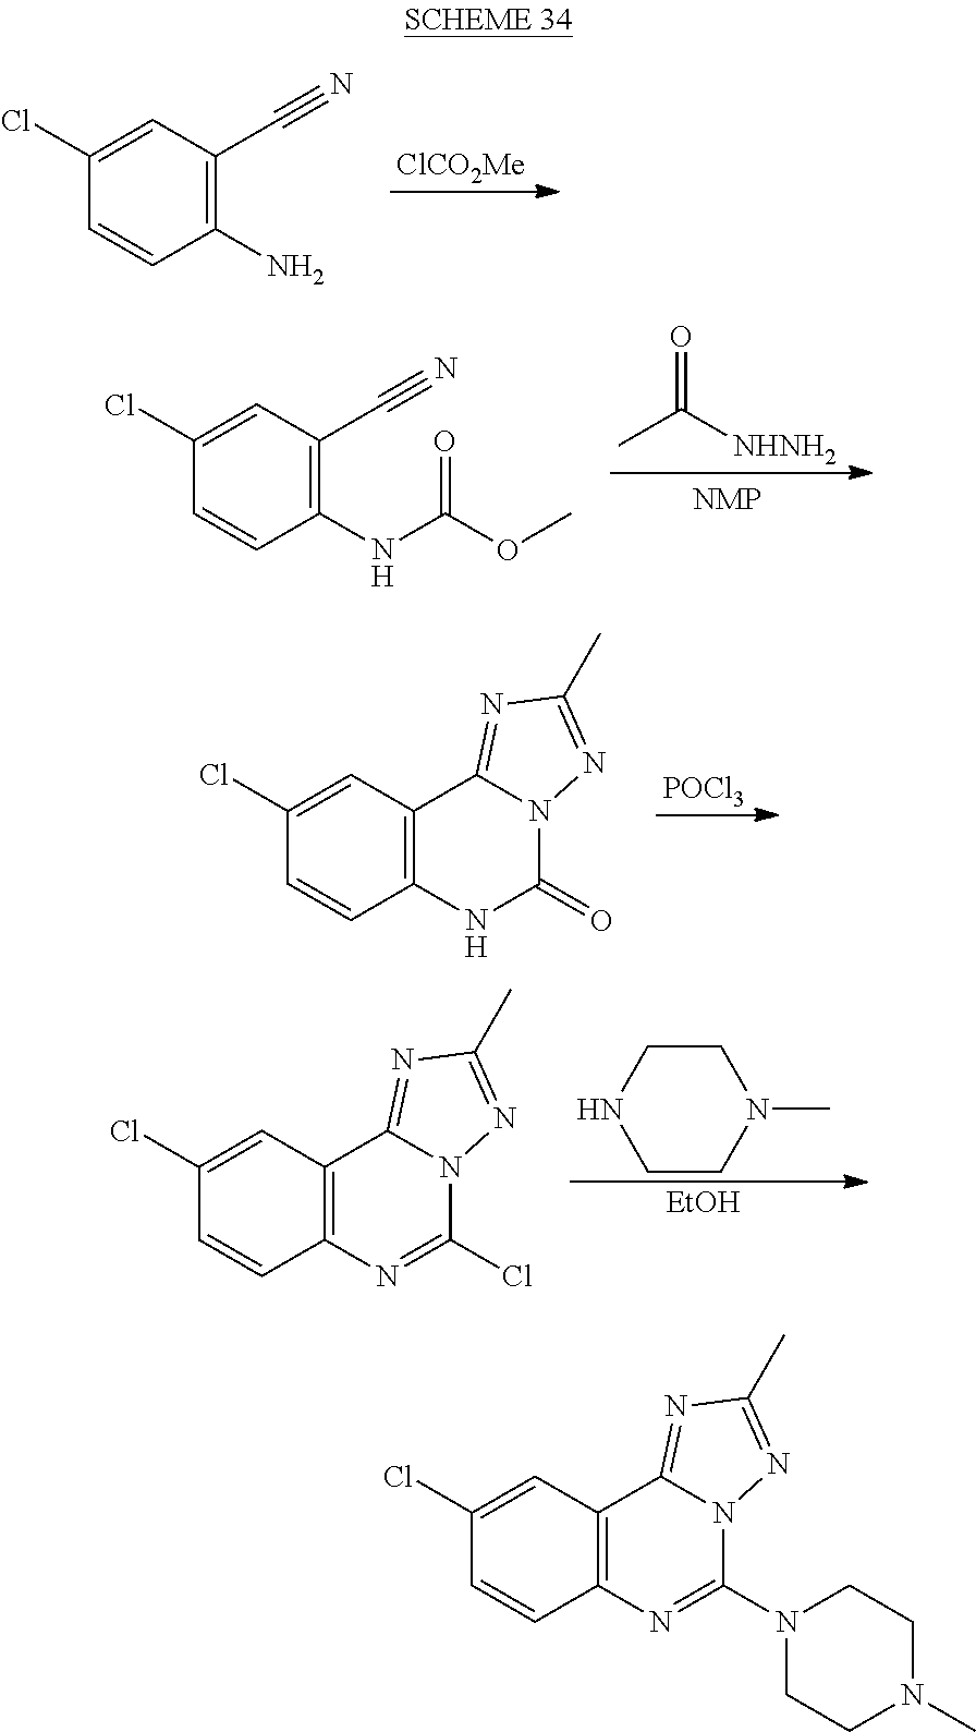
[ClCO2Me].C1(Cl)=CC(C#N)=C(N)C=C1.CC([NHNH2])=O.C1(Cl)=CC(C#N)=C(NC(OC)=O)C=C1.[POCl3].C1(Cl)=CC2=C(C=C1)NC(=O)N1C2=NC(C)=N1.C1(Cl)=CC2=C(C=C1)N=C(Cl)N1C2=NC(C)=N1.N1(C)CCNCC1.[EtOH].C1(Cl)=CC2=C(C=C1)N=C(N1CCN(C)CC1)N1C2=NC(C)=N1
